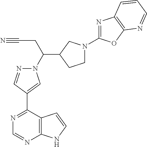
N1(C(CC#N)C2CN(C3=NC4=C(O3)N=CC=C4)CC2)N=CC(C2=NC=NC3=C2C=CN3)=C1
